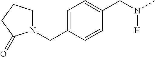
C1=C(CN2CCCC2=O)C=CC(CN([H])C)=C1
